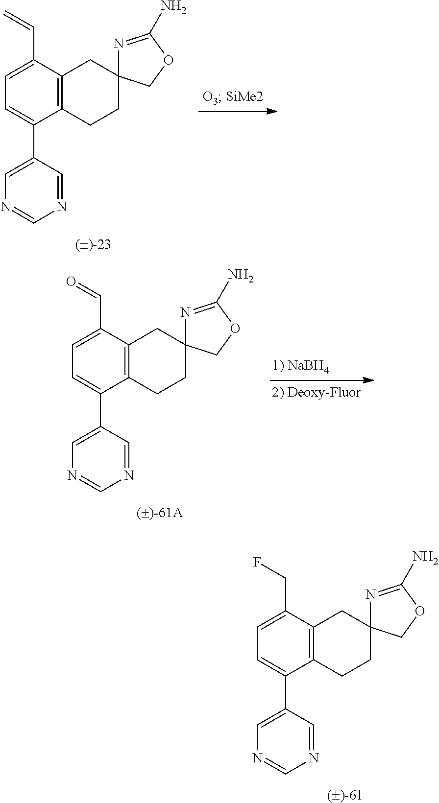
C12=C(C(C=C)=CC=C1C1=CN=CN=C1)CC1(CC2)N=C(N)OC1.C12=C(C(C=O)=CC=C1C1=CN=CN=C1)CC1(CC2)N=C(N)OC1.C12=C(C(CF)=CC=C1C1=CN=CN=C1)CC1(CC2)N=C(N)OC1
